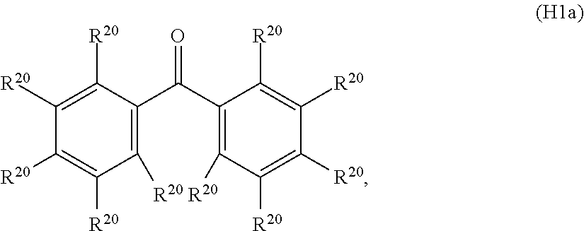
C1([R20])=C([R20])C(C(C2=C([R20])C([R20])=C([R20])C([R20])=C2[R20])=O)=C([R20])C([R20])=C1[R20]
